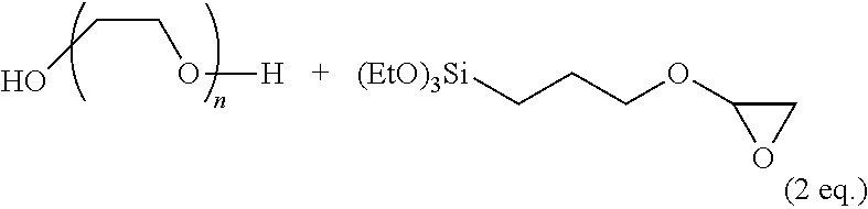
C(CO)O[H].[(EtO)3Si]CCCOC1OC1
